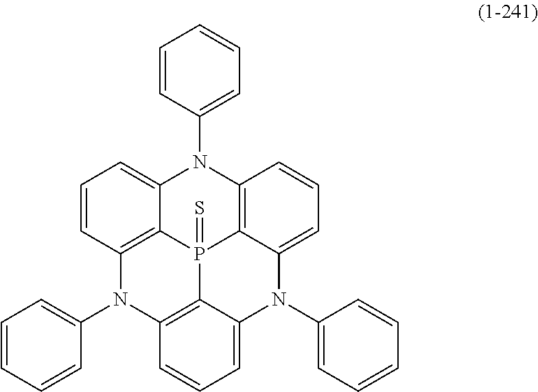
C1=CC(N2C3=CC=CC4=C3P3(=S)C5=C2C=CC=C5N(C2=CC=CC=C2)C2=CC=CC(=C32)N4C2=CC=CC=C2)=CC=C1
